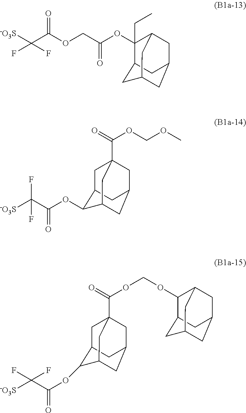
C(C([-O3S])(F)F)(OCC(OC1(CC)C2CC3CC1CC(C2)C3)=O)=O.O(C(C([-O3S])(F)F)=O)C1C2CC3(C(=O)OCOC)CC(C2)CC1C3.O(C(C([-O3S])(F)F)=O)C1C2CC3(C(=O)OCOC4C5CC6CC4CC(C6)C5)CC(C2)CC1C3
